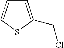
C1=C(CCl)SC=C1
